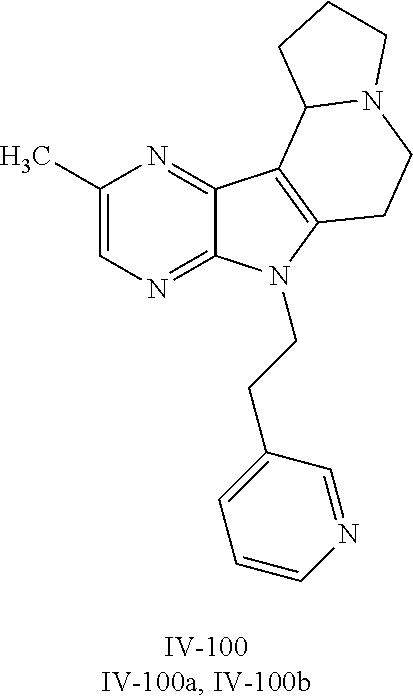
C1(C)=CN=C2C(=N1)C1=C(N2CCC2=CC=CN=C2)CCN2C1CCC2
